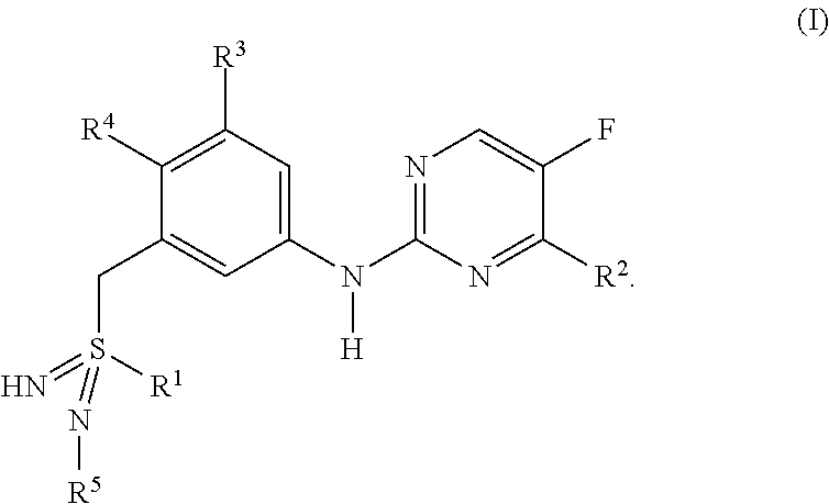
C1(N(C2=NC=C(F)C([R2])=N2)[H])=CC([R3])=C([R4])C(CS(=N)([R1])=N[R5])=C1
